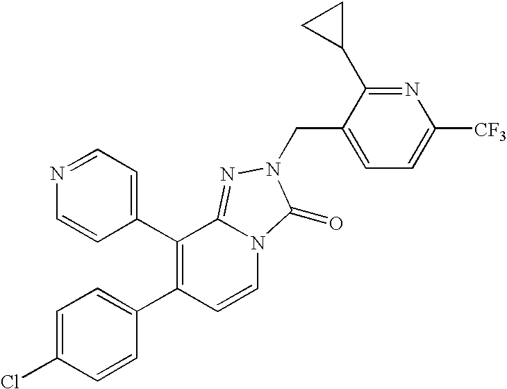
C1(C2=C(C3=CC=C(Cl)C=C3)C=CN3C2=NN(CC2=CC=C([CF3])N=C2C2CC2)C3=O)=CC=NC=C1
